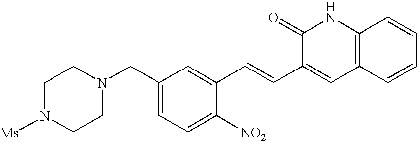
C1(C=CC2=CC3=C(NC2=O)C=CC=C3)=CC(CN2CCN([Ms])CC2)=CC=C1[NO2]
